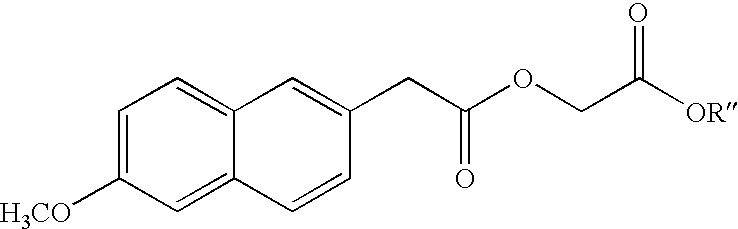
C1=C([H3CO])C=C2C(=C1)C=C(CC(=O)OCC(=O)[OR])C=C2
